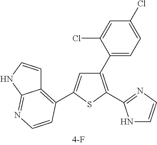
C1=C(C2=C3C=CNC3=NC=C2)SC(C2=NC=CN2)=C1C1=CC=C(Cl)C=C1Cl
